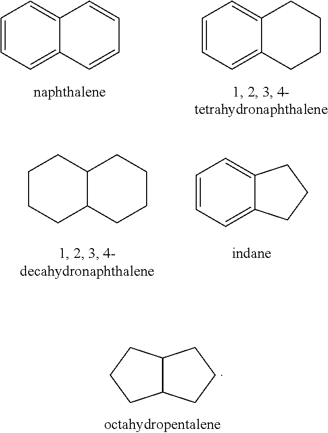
C1=CC=C2C(=C1)C=CC=C2.C1=CC=C2C(=C1)CCCC2.C1CCC2C(C1)CCCC2.C1=CC=C2C(=C1)CCC2.C12C(CCC1)CCC2
